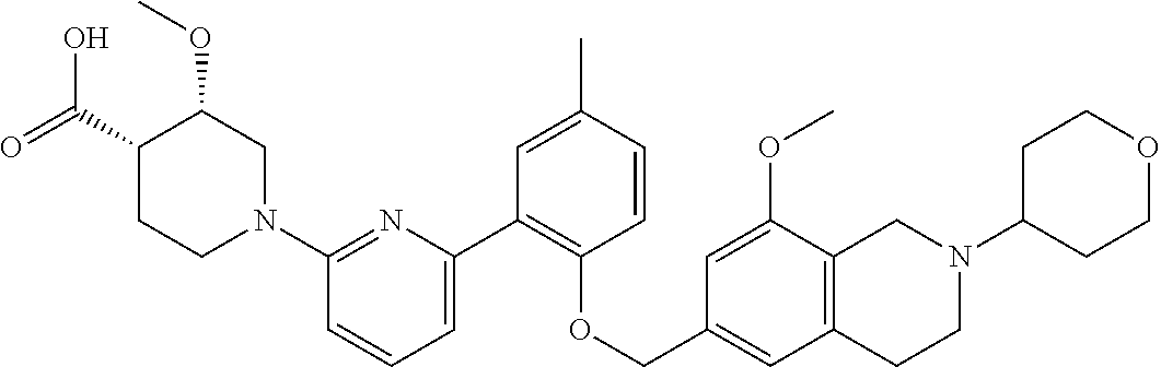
C1(N2CC(OC)C(C(=O)O)CC2)=NC(C2=C(OCC3=CC4=C(C(OC)=C3)CN(C3CCOCC3)CC4)C=CC(C)=C2)=CC=C1
